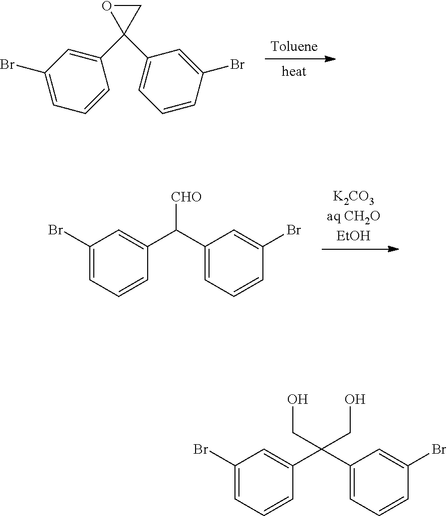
C1(C2=CC(Br)=CC=C2)(C2=CC=CC(Br)=C2)CO1.C1(Br)=CC=CC(C(C2=CC=CC(Br)=C2)[CHO])=C1.C1(Br)=CC=CC(C(C2=CC=CC(Br)=C2)(CO)CO)=C1
